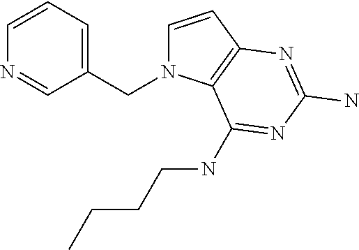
C1=CC2=C(N1CC1=CC=CN=C1)C(NCCCC)=NC(N)=N2
